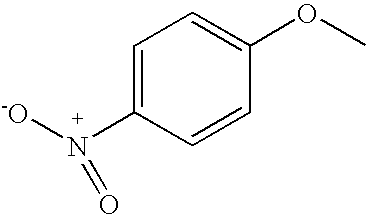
C1=C(N([-O])=O)C=CC(OC)=C1
